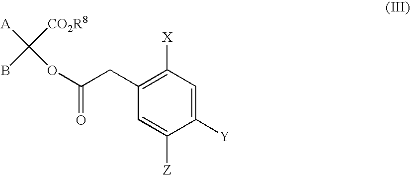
C1([X])=C(CC(OC([A])([CO2R8])B)=O)C=C([Z])C([Y])=C1
